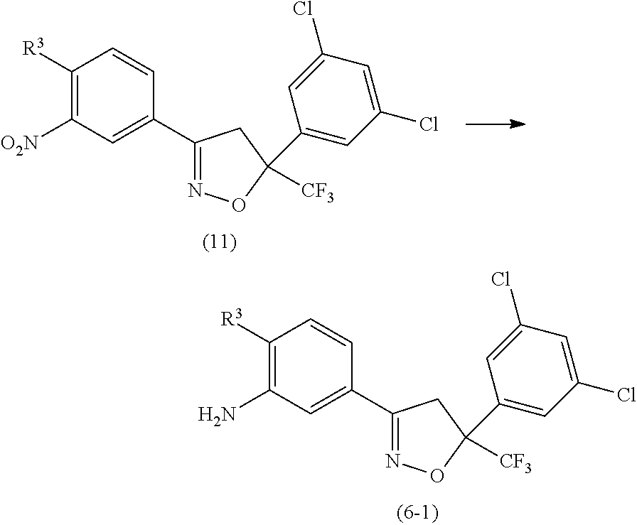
C1(N)=C([R3])C=CC(C2=NOC([CF3])(C3=CC(Cl)=CC(Cl)=C3)C2)=C1.C1([O2N])=C([R3])C=CC(C2=NOC([CF3])(C3=CC(Cl)=CC(Cl)=C3)C2)=C1
